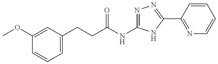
C(CC(NC1=NN=C(C2=NC=CC=C2)N1)=O)C1=CC=CC(OC)=C1
